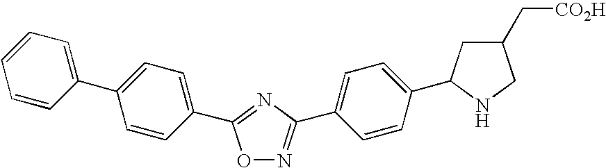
O1N=C(C2=CC=C(C3CC(C[CO2H])CN3)C=C2)N=C1C1=CC=C(C2=CC=CC=C2)C=C1
